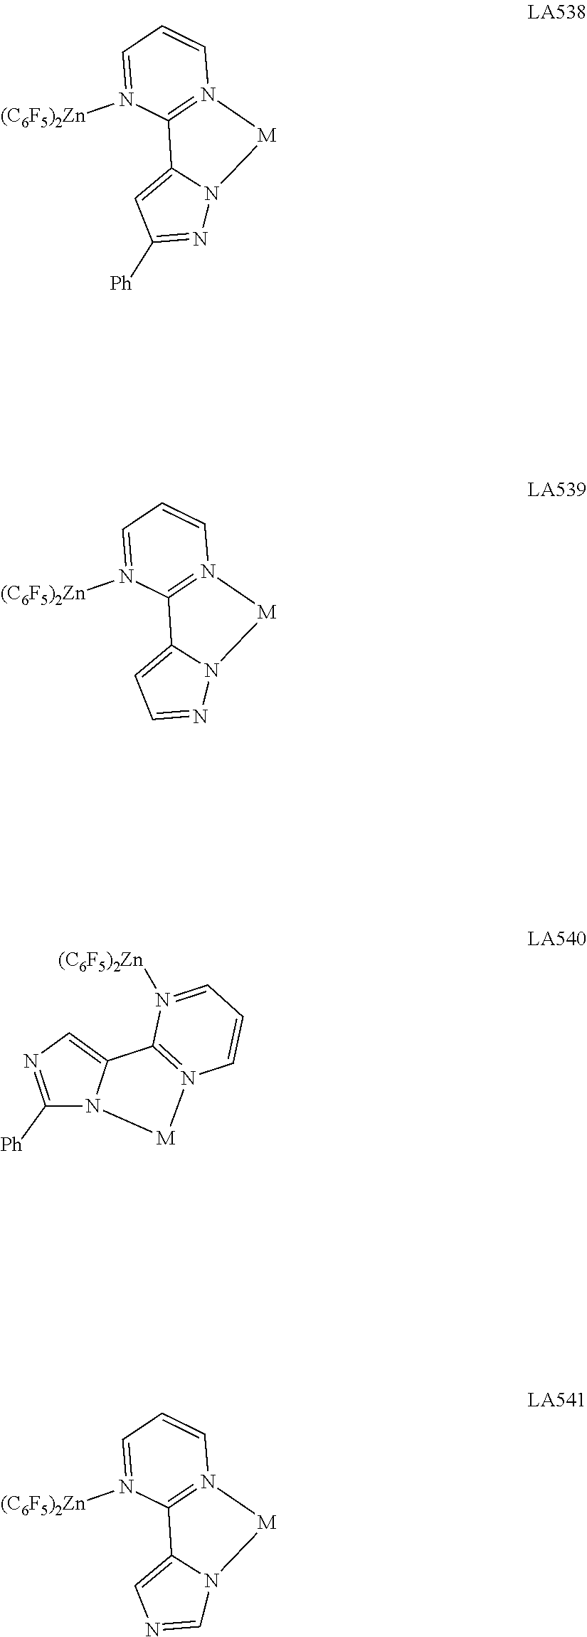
N1=C([Ph])C=C2N1[M]N1=C2N([(C6F5)2Zn])=CC=C1.N1=CC=C2N1[M]N1=C2N([(C6F5)2Zn])=CC=C1.C1([Ph])=NC=C2N1[M]N1=C2N([(C6F5)2Zn])=CC=C1.C1=NC=C2N1[M]N1=C2N([(C6F5)2Zn])=CC=C1
